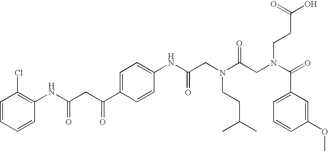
C1=C(C(CC(NC2=C(Cl)C=CC=C2)=O)=O)C=CC(NC(CN(C(CN(C(=O)C2=CC=CC(OC)=C2)CCC(O)=O)=O)CCC(C)C)=O)=C1
